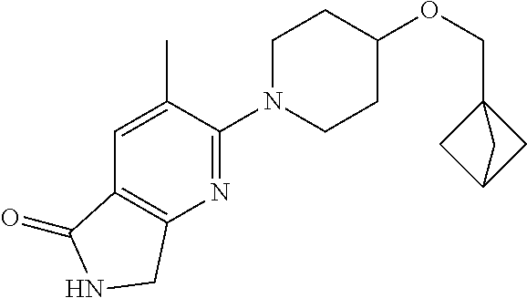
C(OC1CCN(C2=NC3=C(C=C2C)C(=O)NC3)CC1)C12CC(C1)C2
